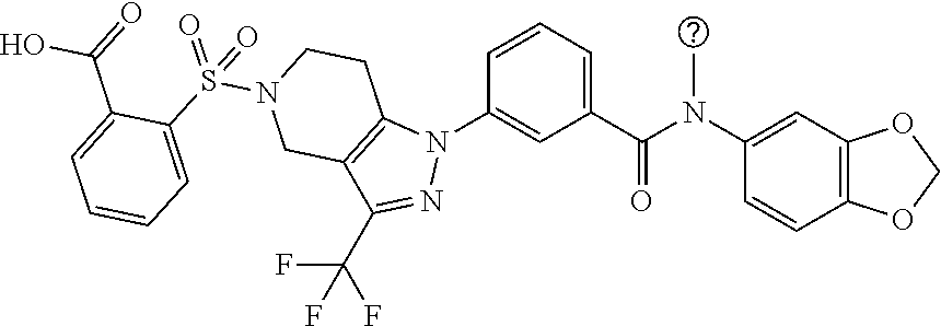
C1(N(C(C2=CC=CC(N3C4=C(C(C(F)(F)F)=N3)CN(S(C3=CC=CC=C3C(O)=O)(=O)=O)CC4)=C2)=O)C)=CC2=C(C=C1)OCO2
